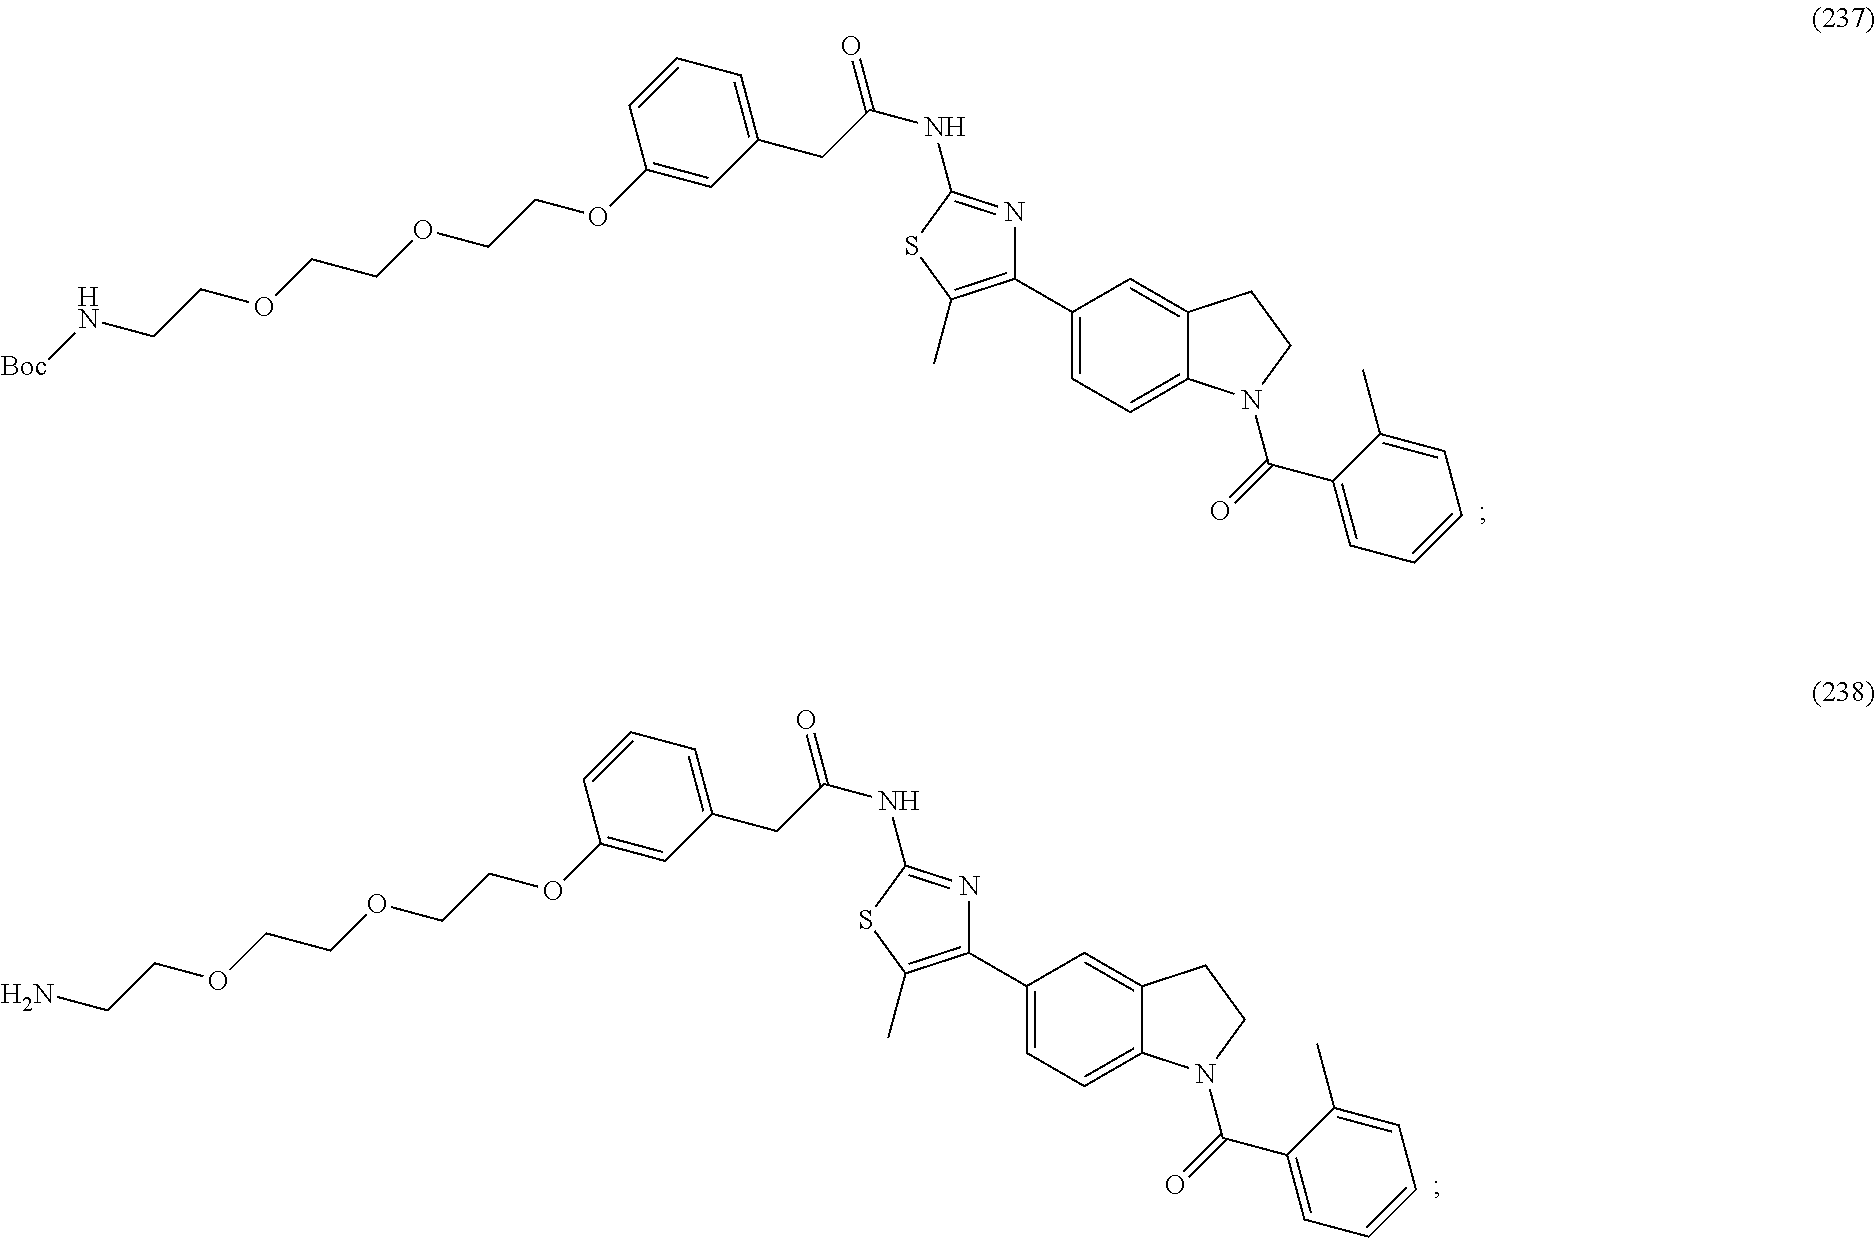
C1(C2=C(C)SC(NC(=O)CC3=CC=CC(OCCOCCOCCN[Boc])=C3)=N2)=CC=C2C(=C1)CCN2C(=O)C1=CC=CC=C1C.C1(C2=C(C)SC(NC(=O)CC3=CC=CC(OCCOCCOCCN)=C3)=N2)=CC=C2C(=C1)CCN2C(=O)C1=CC=CC=C1C
